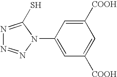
N1=C(S)N(C2=CC([COOH])=CC([COOH])=C2)N=N1
